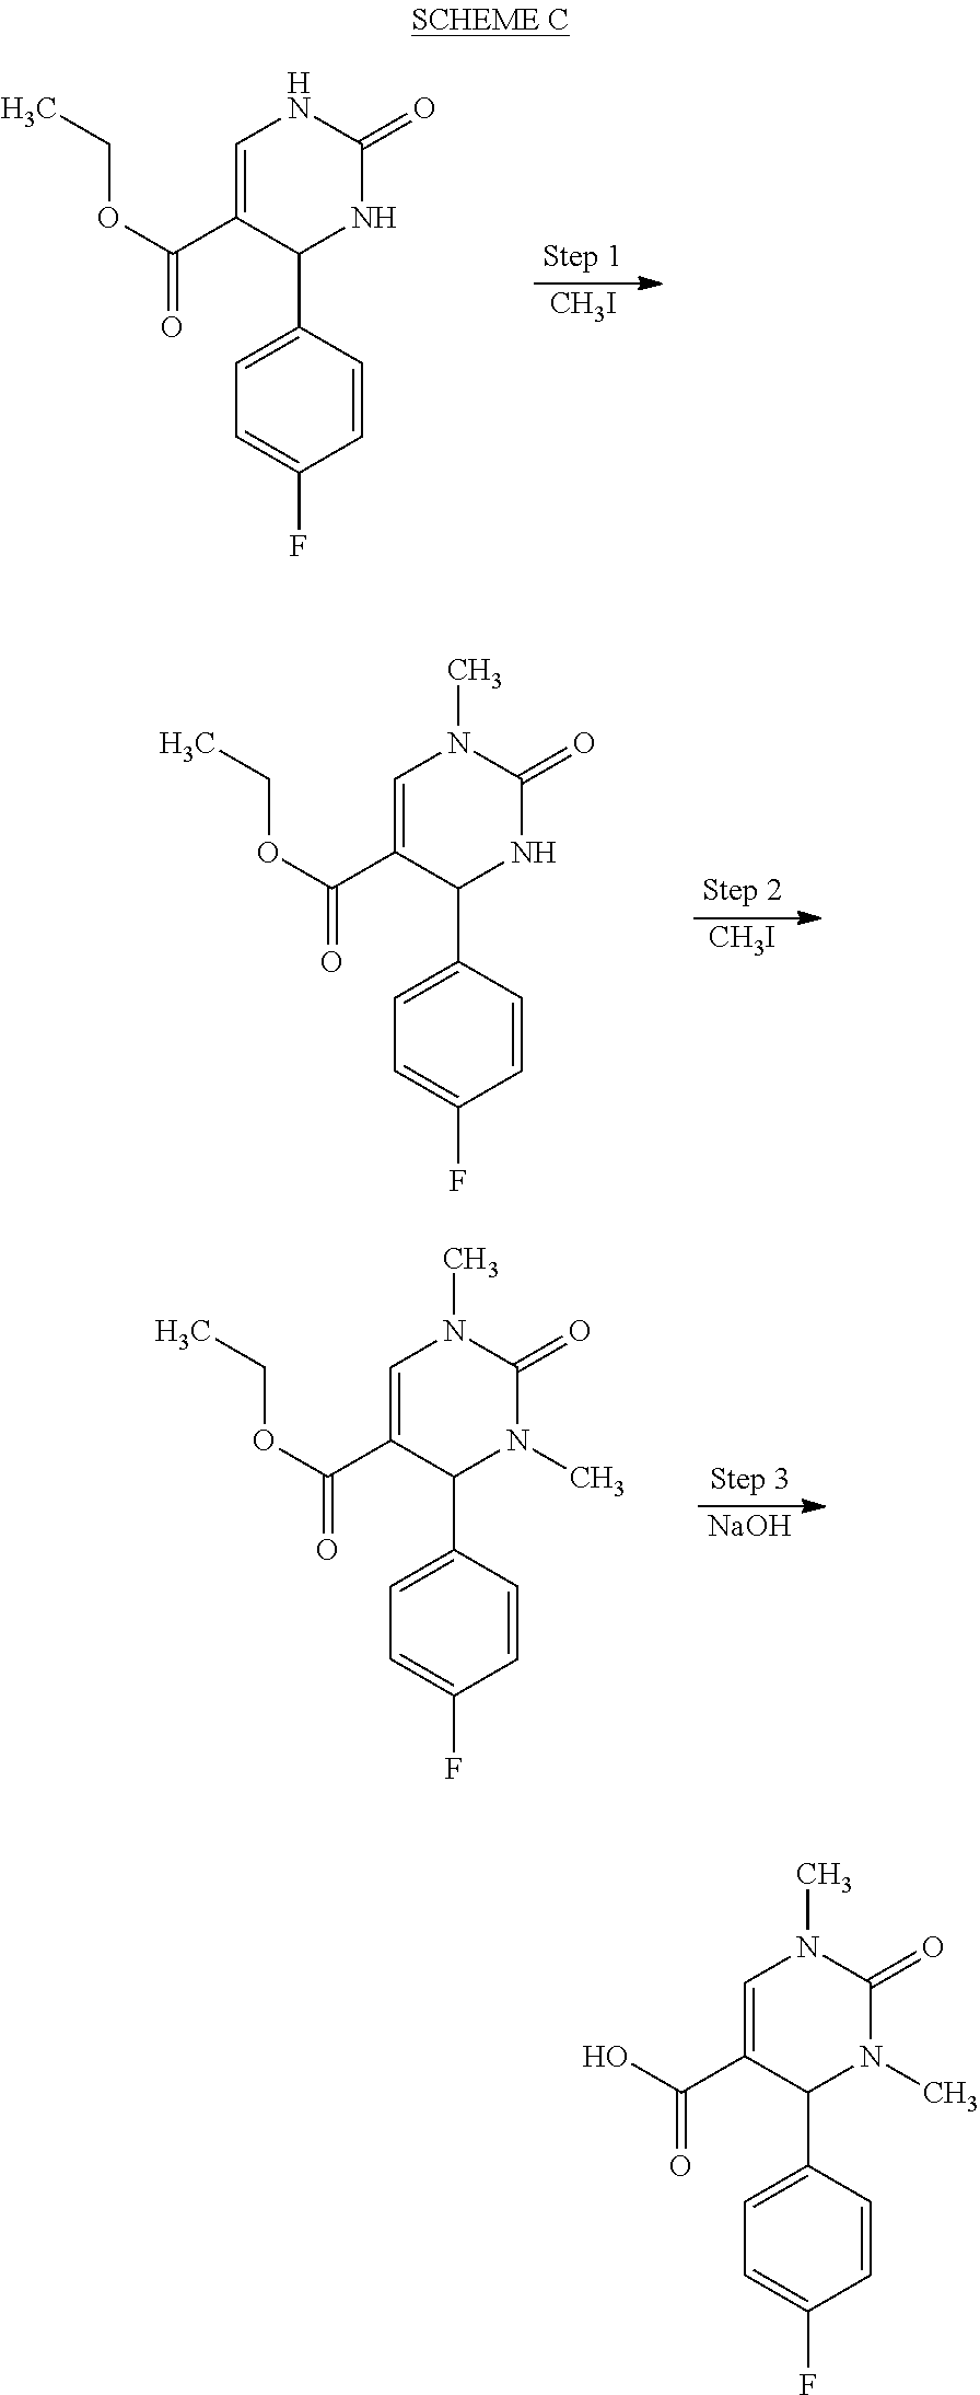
CCOC(=O)C1=CNC(=O)NC1C1=CC=C(F)C=C1.[CH3I].CCOC(=O)C1=CN(C)C(=O)NC1C1=CC=C(F)C=C1.[CH3I].CCOC(=O)C1=CN(C)C(=O)N(C)C1C1=CC=C(F)C=C1.[NaOH].OC(=O)C1=CN(C)C(=O)N(C)C1C1=CC=C(F)C=C1
